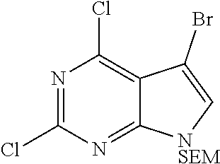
N1=C(Cl)N=C2C(=C1Cl)C(Br)=C[NSEM]2
